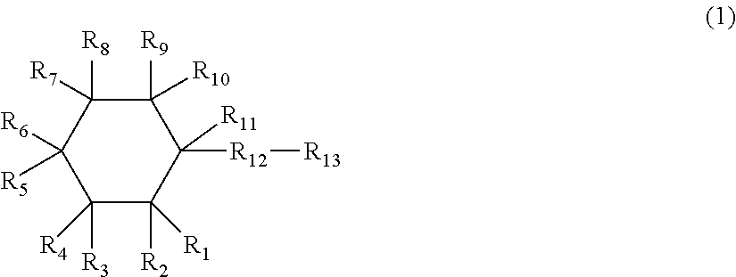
C1([R12][R13])([R11])C([R9])([R10])C([R8])([R7])C([R6])([R5])C([R3])([R4])C1([R2])[R1]
